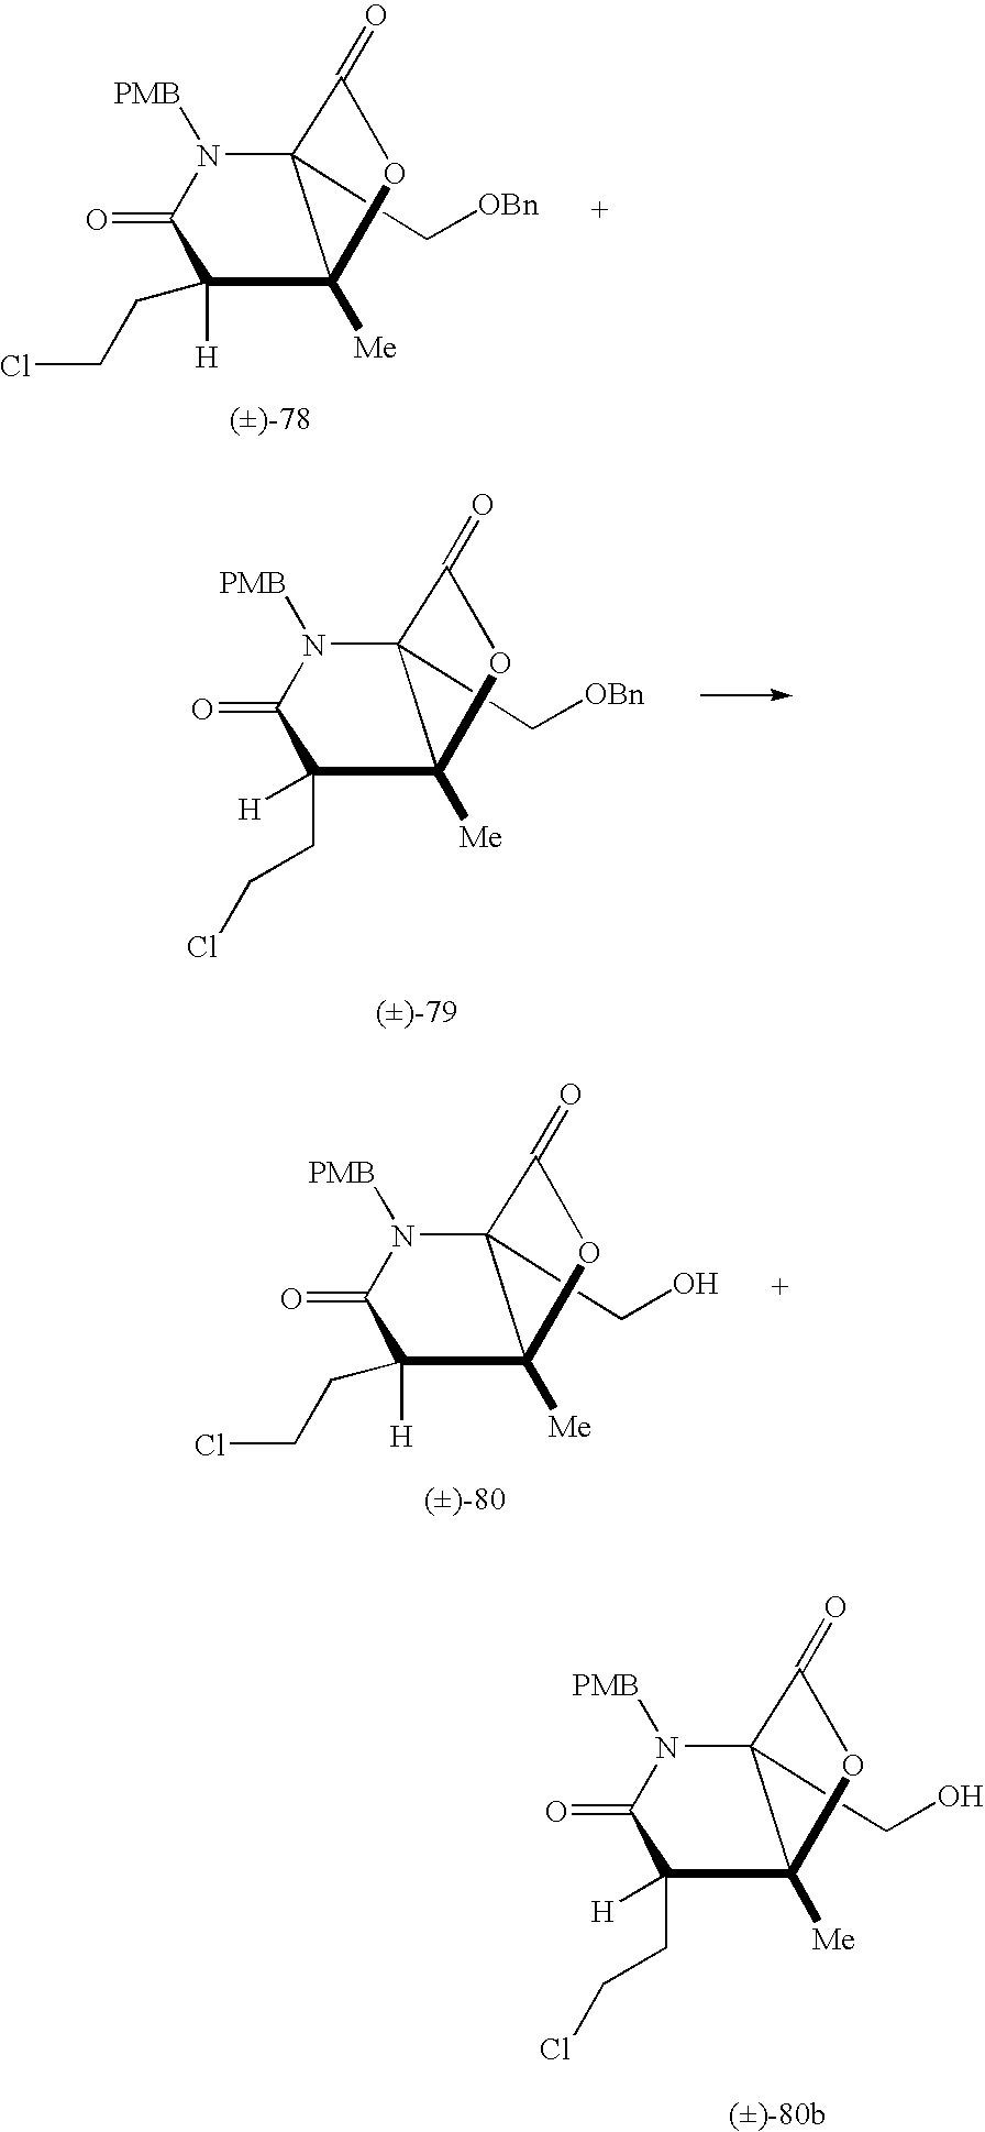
C12(C[OBn])N([PMB])C(=O)C([H])(CCCl)C1([Me])OC2=O.C12(C[OBn])N([PMB])C(=O)C(CCCl)([H])C1([Me])OC2=O.C12(CO)N([PMB])C(=O)C([H])(CCCl)C1([Me])OC2=O.C12(CO)N([PMB])C(=O)C(CCCl)([H])C1([Me])OC2=O
